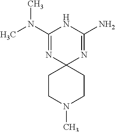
CN(C1=NC2(N=C(N)N1)CCN(C)CC2)C
